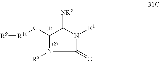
[R10]([G]C1N([R2])C(=O)N([R1])C1=[NR2])[R9]
